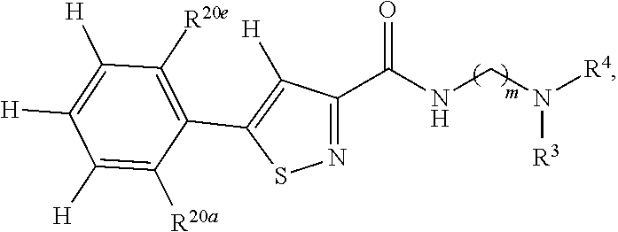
N1=C(C(NCN([R4])[R3])=O)C([H])=C(C2=C([R20e])C([H])=C([H])C([H])=C2[R20a])S1
